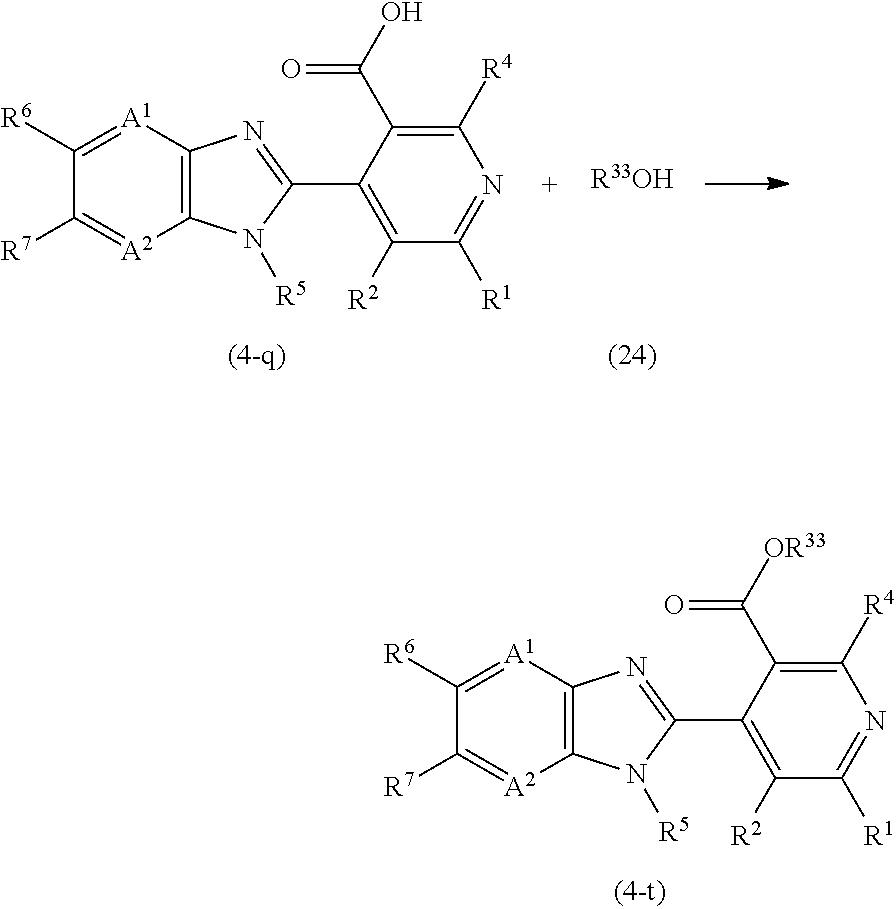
[R33OH].C12=C([A1]=C([R6])C([R7])=[A2]1)N=C(C1=C([R2])C([R1])=NC([R4])=C1C(=O)O)N2[R5].C12=C([A1]=C([R6])C([R7])=[A2]1)N=C(C1=C([R2])C([R1])=NC([R4])=C1C(=O)[OR33])N2[R5]
